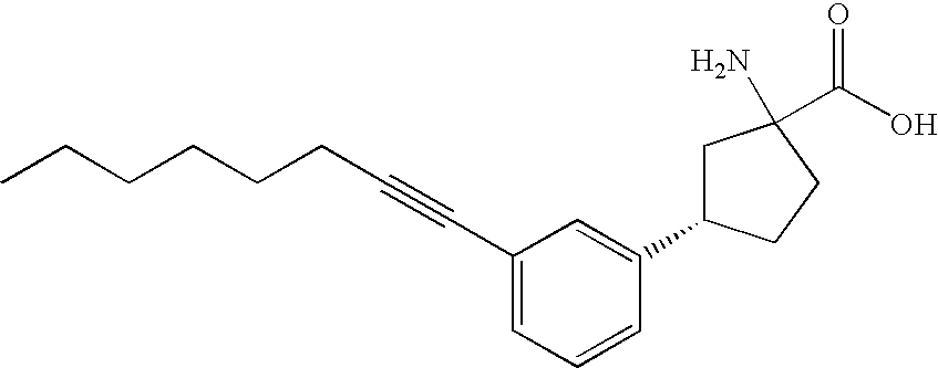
C1=C(C#CCCCCCC)C=C(C2CC(N)(C(O)=O)CC2)C=C1
